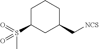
O=S(C1CC(C[NCS])CCC1)(C)=O
